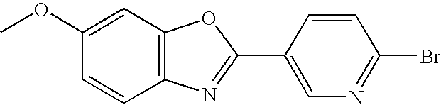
C1=CC2=C(C=C1OC)OC(C1=CN=C(Br)C=C1)=N2
